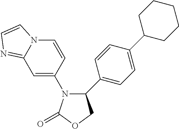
C1(C2=CC=C(C3CCCCC3)C=C2)COC(=O)N1C1=CC2=NC=CN2C=C1
